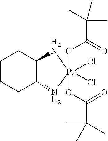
C1CCC2C(C1)[H2N][Pt](Cl)(Cl)(OC(C(C)(C)C)=O)(OC(C(C)(C)C)=O)N2
